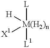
[M(H2)n]([L])([H])([L1])[X1]
